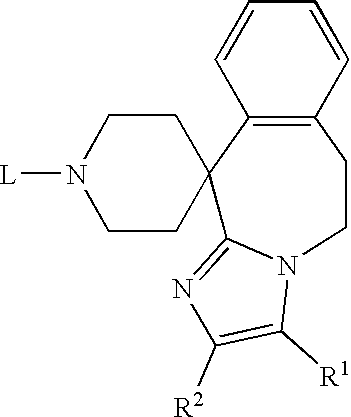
[L]N1CCC2(CC1)C1=NC([R2])=C([R1])N1CCC1=C2C=CC=C1
